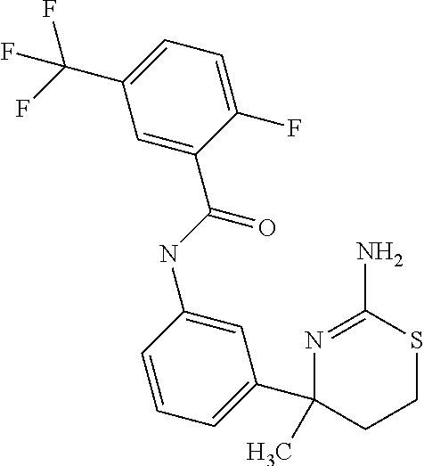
N1=C(N)SCCC1(C1=CC=CC(NC(C2=CC(C(F)(F)F)=CC=C2F)=O)=C1)C
